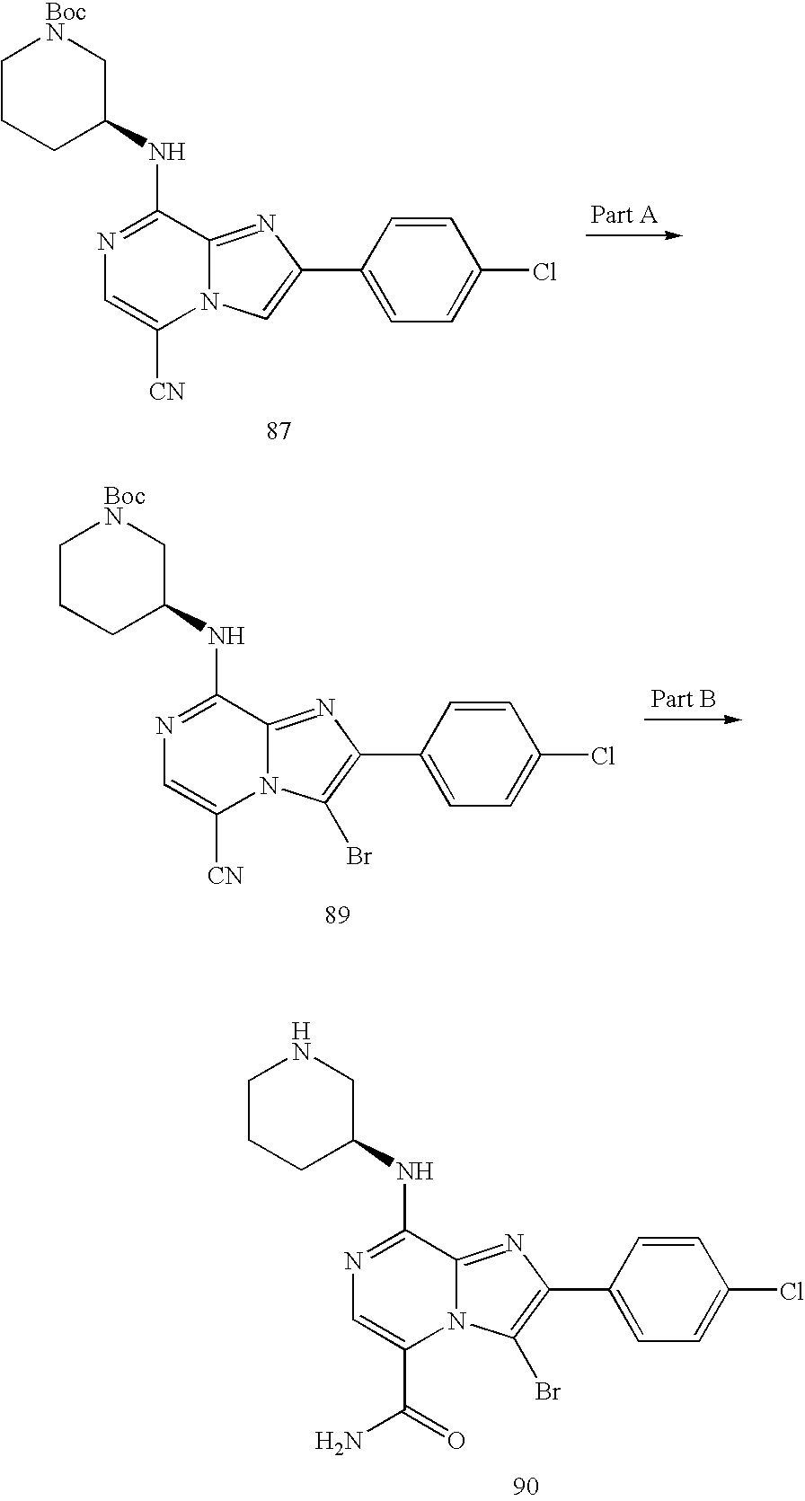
N1=C(NC2C[BocN]CCC2)C2=NC(C3=CC=C(Cl)C=C3)=CN2C([CN])=C1.N1=C(NC2CNCCC2)C2=NC(C3=CC=C(Cl)C=C3)=C(Br)N2C(C(=O)N)=C1.N1=C(NC2C[BocN]CCC2)C2=NC(C3=CC=C(Cl)C=C3)=C(Br)N2C([CN])=C1
